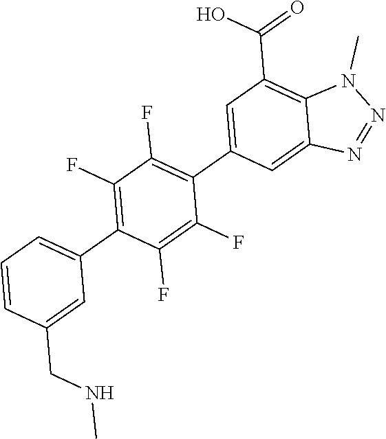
C1(C2=C(F)C(F)=C(C3=CC(C(O)=O)=C4C(=C3)N=NN4C)C(F)=C2F)=CC=CC(CNC)=C1
